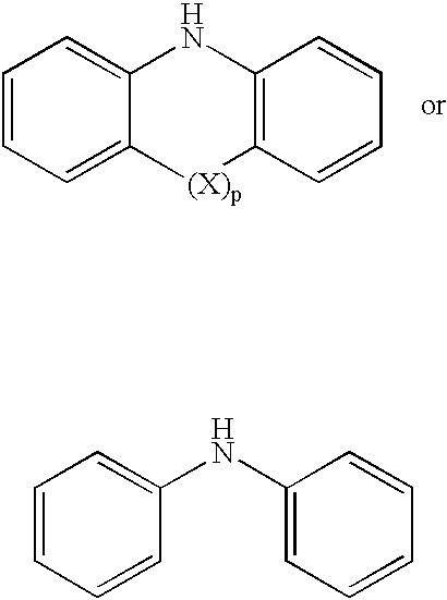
C1=CC=CC(NC2=CC=CC=C2)=C1.C1=CC=C2C(=C1)NC1=C([(X)p]2)C=CC=C1
